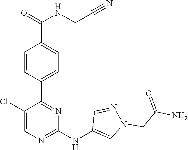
C1(C2=NC(NC3=CN(CC(N)=O)N=C3)=NC=C2Cl)=CC=C(C(NCC#N)=O)C=C1
